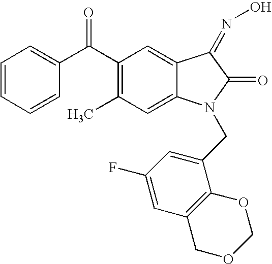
CC1=C(C(C2=CC=CC=C2)=O)C=C2C(=C1)N(CC1=CC(F)=CC3=C1OCOC3)C(=O)C2=NO
